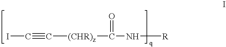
IC#C[(CHR)z]C(=O)N[R]
